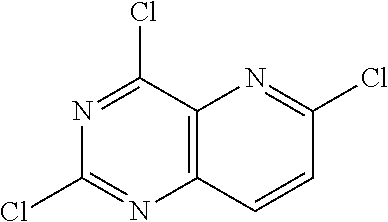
C12=C(C=CC(Cl)=N1)N=C(Cl)N=C2Cl
